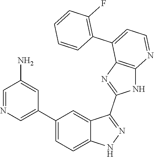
C1=NC=C(C2=CC=C3C(=C2)C(C2=NC4=C(N2)N=CC=C4C2=C(F)C=CC=C2)=NN3)C=C1N
